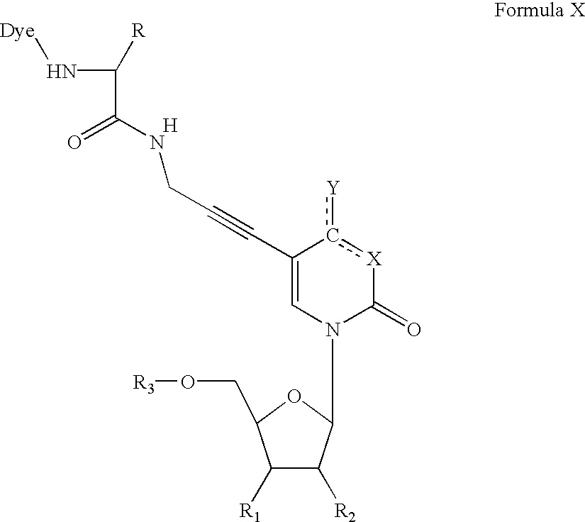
C1([R1])C([R2])C(N2C(=O)[X]c([Y])C(C#CCNC(=O)C([R])N[Dye])=C2)OC1CO[R3].[H]
